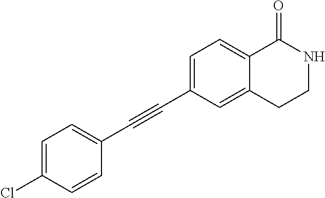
C1=C(Cl)C=CC(C#CC2=CC=C3C(=C2)CCNC3=O)=C1
